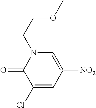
C1(Cl)=CC([NO2])=CN(CCOC)C1=O
